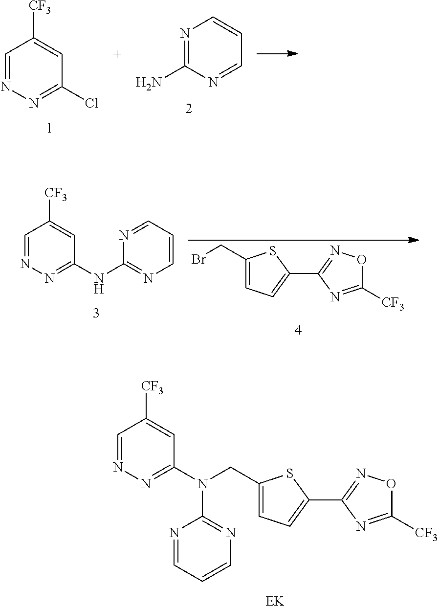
N1=C(N)N=CC=C1.C1=NN=C(Cl)C=C1[CF3].BrCC1=CC=C(C2=NOC([CF3])=N2)S1.C1=NN=C(NC2=NC=CC=N2)C=C1[CF3].C1=NN=C(N(CC2=CC=C(C3=NOC([CF3])=N3)S2)C2=NC=CC=N2)C=C1[CF3]
